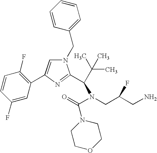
C1=CC(F)=CC(C2=CN(CC3=CC=CC=C3)C(C(C(C)(C)C)N(C(=O)N3CCOCC3)CC(CN)F)=N2)=C1F
